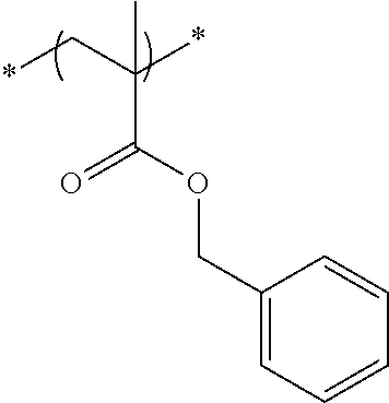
*CC(*)(C)C(OCC1=CC=CC=C1)=O
